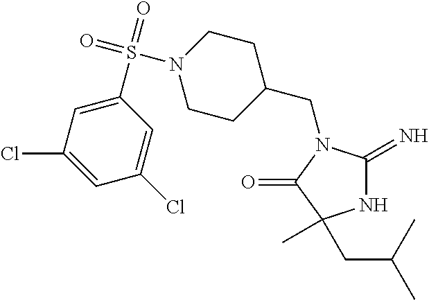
C1(CN2C(=N)NC(C)(CC(C)C)C2=O)CCN(S(=O)(=O)C2=CC(Cl)=CC(Cl)=C2)CC1
